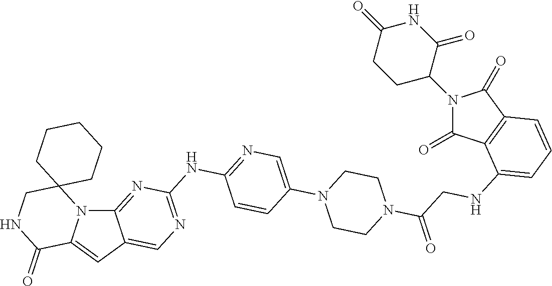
N12C3=NC(NC4=NC=C(N5CCN(C(=O)CNC6=CC=CC7=C6C(=O)N(C6C(=O)NC(=O)CC6)C7=O)CC5)C=C4)=NC=C3C=C1C(=O)NCC21CCCCC1
